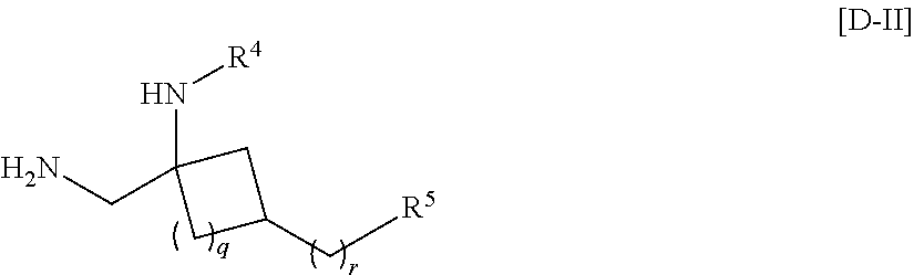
NCC1(N[R4])CC(C[R5])C1
